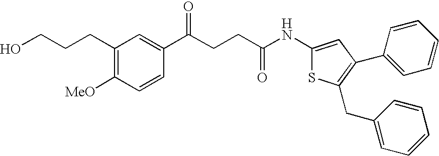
C1(CCCO)=C([MeO])C=CC(C(CCC(NC2=CC(C3=CC=CC=C3)=C(CC3=CC=CC=C3)S2)=O)=O)=C1
